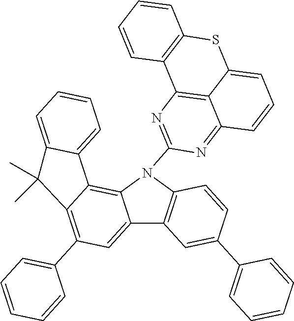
C12=CC(C3=CC=CC=C3)=C3C(=C1N(C1=NC4=C5C(=N1)C=CC=C5SC1=C4C=CC=C1)C1=C2C=C(C2=CC=CC=C2)C=C1)C1=CC=CC=C1C3(C)C
